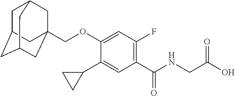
C1C2CC3CC(COC4=CC(F)=C(C(NCC(O)=O)=O)C=C4C4CC4)(CC1C3)C2
